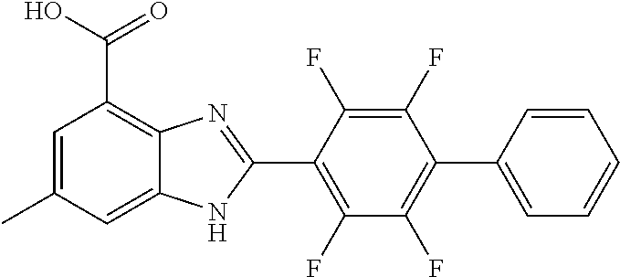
C1(F)=C(C2=NC3=C(C(O)=O)C=C(C)C=C3N2)C(F)=C(F)C(C2=CC=CC=C2)=C1F
